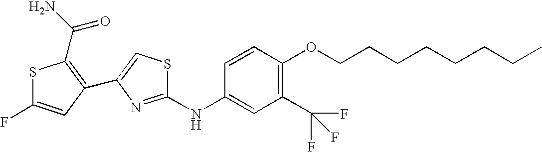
S1C(F)=CC(C2=CSC(NC3=CC(C(F)(F)F)=C(OCCCCCCCC)C=C3)=N2)=C1C(N)=O
